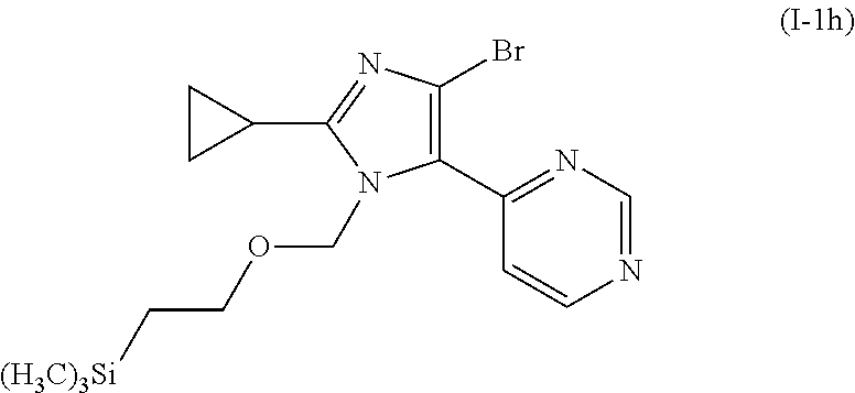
C1(C2=C(Br)N=C(C3CC3)N2COCC[(H3C)3Si])=NC=NC=C1
